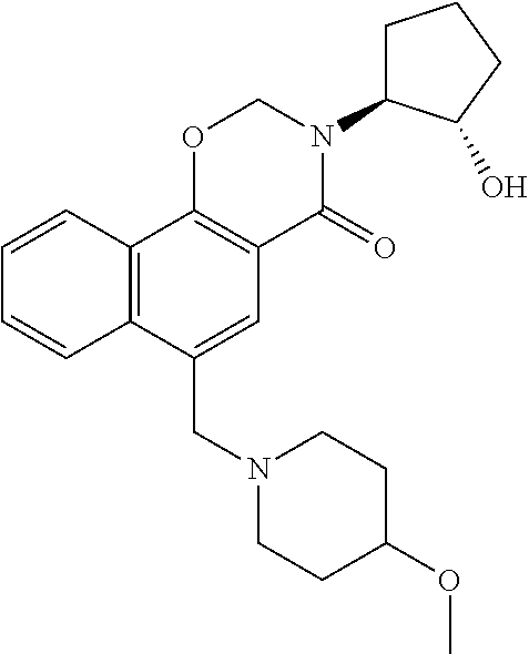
N1(CC2=CC3=C(C4=C2C=CC=C4)OCN(C2CCCC2O)C3=O)CCC(OC)CC1
